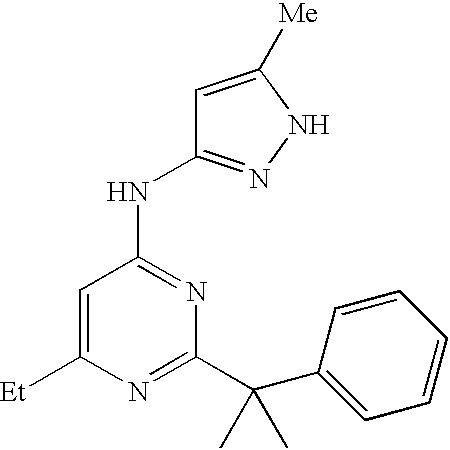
[Et]C1=CC(NC2=NNC([Me])=C2)=NC(C(C2=CC=CC=C2)(C)C)=N1
